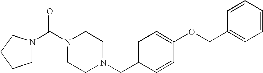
C1N(C(N2CCN(CC3=CC=C(OCC4=CC=CC=C4)C=C3)CC2)=O)CCC1
